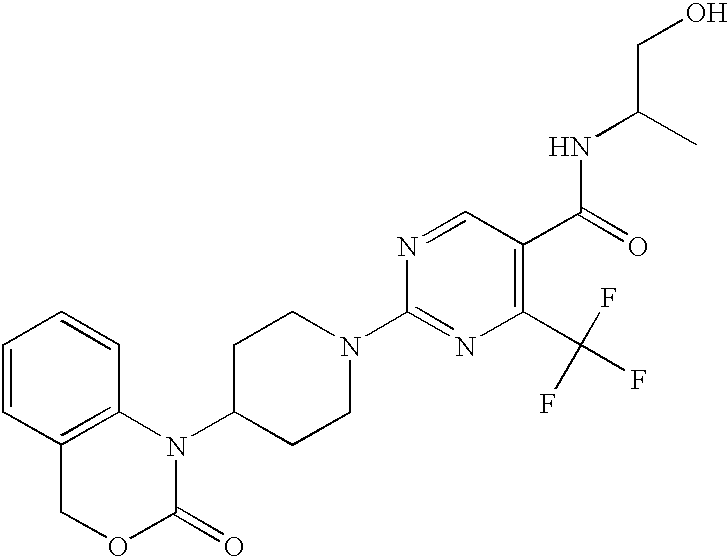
C1=CC2=C(C=C1)N(C1CCN(C3=NC(C(F)(F)F)=C(C(=O)NC(CO)C)C=N3)CC1)C(=O)OC2
